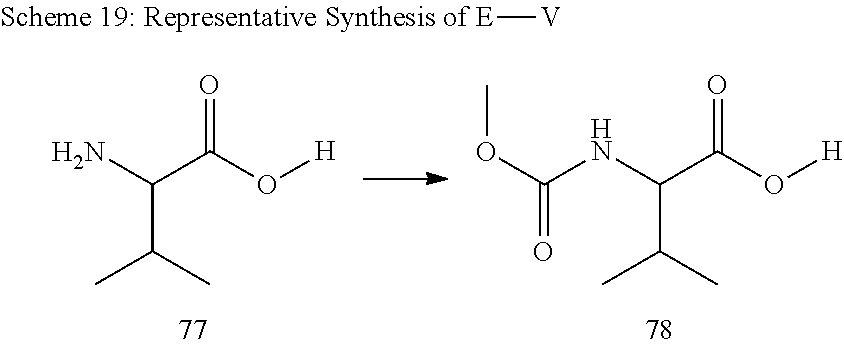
NC(C(=O)O[H])C(C)C.N(C(C(=O)O[H])C(C)C)C(=O)OC.[E][V]
